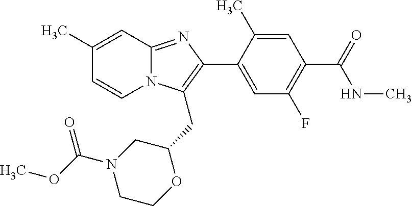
C1(C)=CC2=NC(C3=CC(F)=C(C(=O)NC)C=C3C)=C(CC3CN(C(OC)=O)CCO3)N2C=C1
